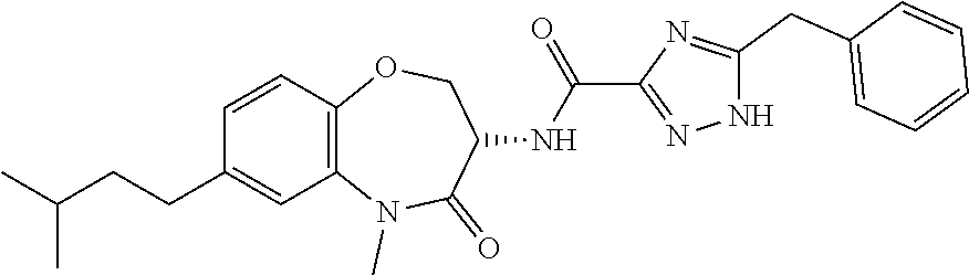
C1=CC2=C(C=C1CCC(C)C)N(C)C(=O)C(NC(C1=NNC(CC3=CC=CC=C3)=N1)=O)CO2
